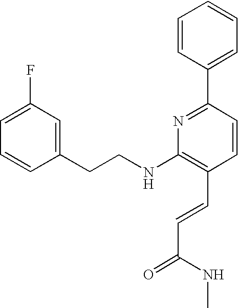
C1(CCNC2=C(C=CC(=O)NC)C=CC(C3=CC=CC=C3)=N2)=CC(F)=CC=C1
